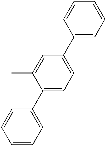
C1=C(C)C(C2=CC=CC=C2)=CC=C1C1=CC=CC=C1
